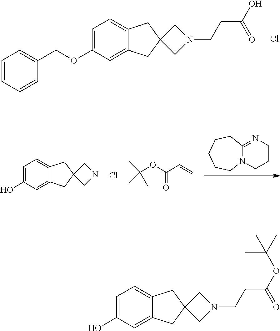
C1=C(OCC2=CC=CC=C2)C=C2C(=C1)CC1(C2)CN(CCC(O)=O)C1.Cl.N12C(=NCCC1)CCCCC2.C1=C(O)C=C2C(=C1)CC1(C2)CNC1.Cl.CC(OC(C=C)=O)(C)C.C1=C(O)C=C2C(=C1)CC1(C2)CN(CCC(OC(C)(C)C)=O)C1
